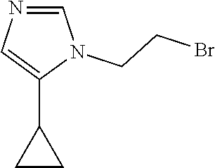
C1=NC=C(C2CC2)N1CCBr
